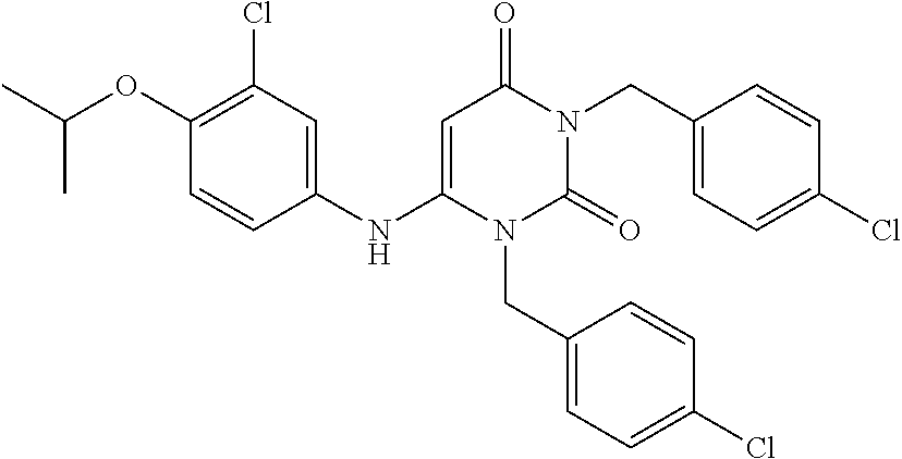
C1(OC(C)C)=C(Cl)C=C(NC2=CC(=O)N(CC3=CC=C(Cl)C=C3)C(=O)N2CC2=CC=C(Cl)C=C2)C=C1
